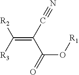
[R2]C([R3])=C(C(O[R1])=O)C#N
